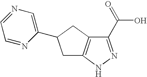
C1(C(=O)O)=NNC2=C1CC(C1=CN=CC=N1)C2
